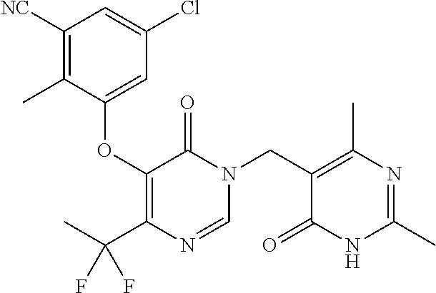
C1([NC])=C(C)C(OC2=C(C(C)(F)F)N=CN(CC3=C(C)N=C(C)NC3=O)C2=O)=CC(Cl)=C1
